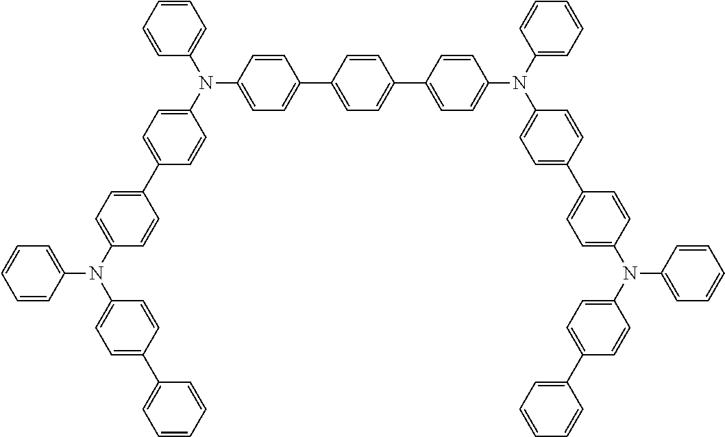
C1(C2=CC=C(C3=CC=C(N(C4=CC=CC=C4)C4=CC=C(C5=CC=C(N(C6=CC=C(C7=CC=CC=C7)C=C6)C6=CC=CC=C6)C=C5)C=C4)C=C3)C=C2)=CC=C(N(C2=CC=C(C3=CC=C(N(C4=CC=C(C5=CC=CC=C5)C=C4)C4=CC=CC=C4)C=C3)C=C2)C2=CC=CC=C2)C=C1
